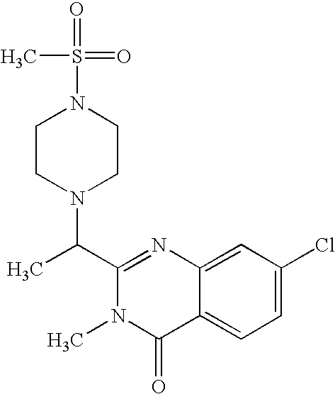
C1(C(N2CCN(S(C)(=O)=O)CC2)C)=NC2=CC(Cl)=CC=C2C(=O)N1C
